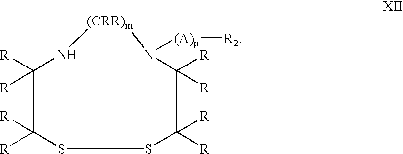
[(CRR)m]1NC([R])([R])C([R])([R])SSC([R])([R])C([R])([R])N1[(A)p][R2]
